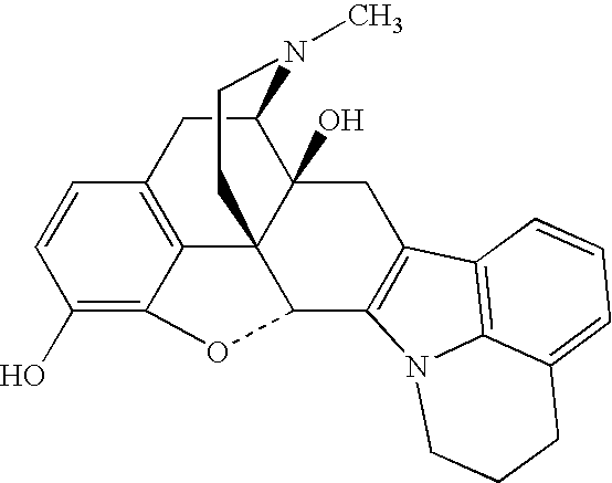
C1(O)=C2C3=C(C=C1)CC1C4(O)C3(CCN1C)C(C1=C(C4)C3=C4N1CCCC4=CC=C3)O2
